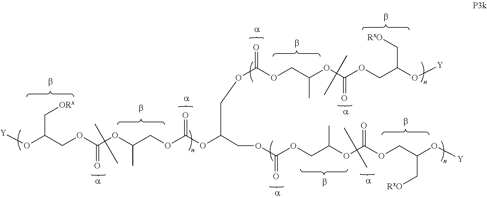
O(C(OCC(OC(OCC(O[Y])C[RxO])=O)C)=O)CC(COC(OCC(OC(OCC(O[Y])C[RxO])=O)C)=O)OC(OCC(OC(OCC(O[Y])C[ORx])=O)C)=O
